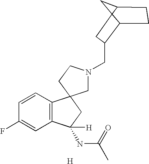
[H].C1=CC2=C(C=C1F)C(NC(=O)C)([H])CC21CN(CC2C3C4(C(C4)CC3)C2)CC1
